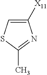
C1([X11])=CSC(C)=N1
